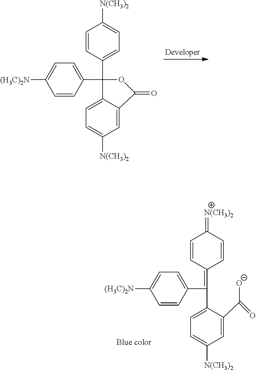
C1=C(C2(C3=CC=C([N(CH3)2])C=C3)C3=CC=C([N(CH3)2])C=C3C(=O)O2)C=CC([(H3C)2N])=C1.C1=C(C(=C2C=CC(=[N(CH3)2])C=C2)C2=CC=C([N(CH3)2])C=C2C([O-])=O)C=CC([(H3C)2N])=C1
